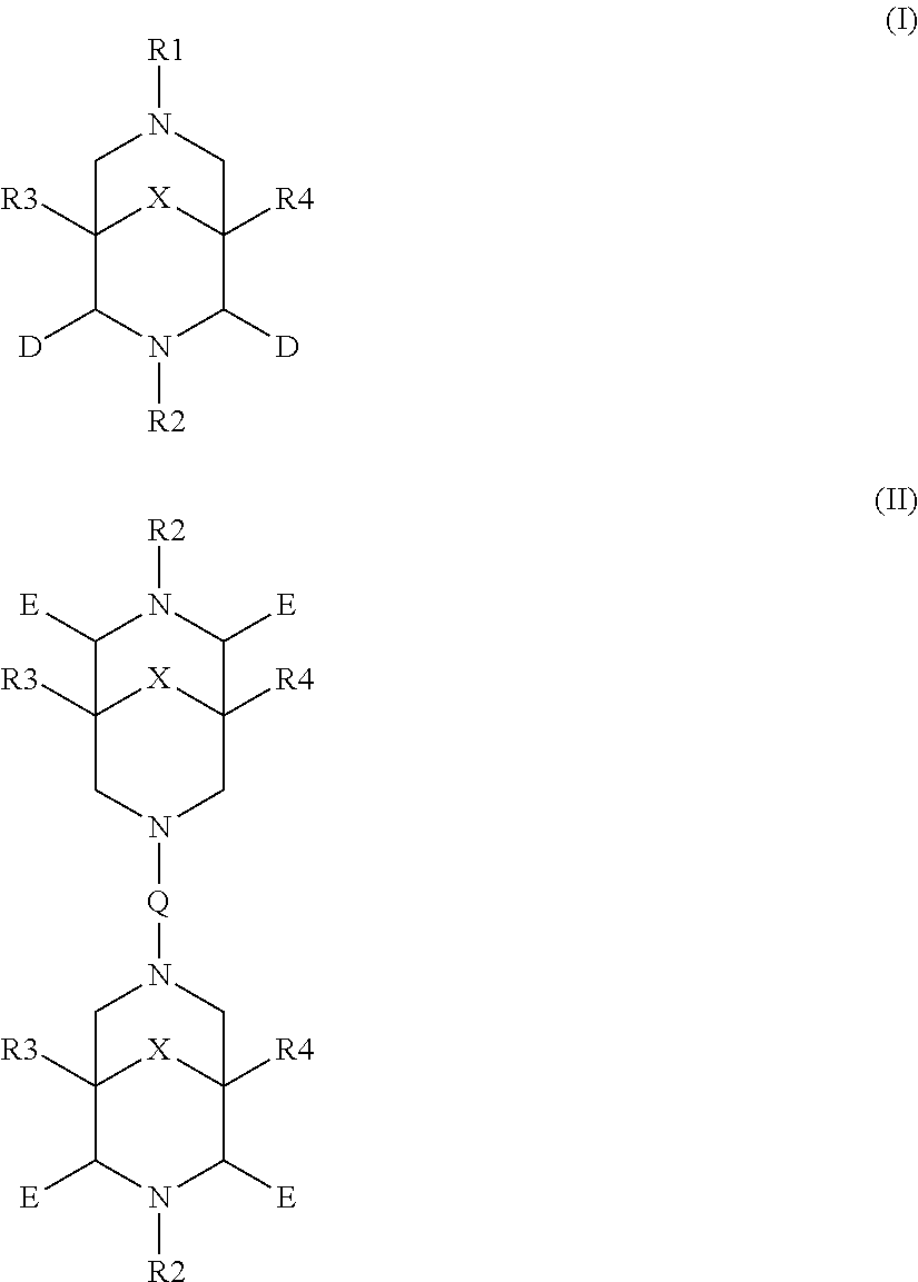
C12([R3])C([D])N([R2])C([D])C([R4])([X]1)CN([R1])C2.C12([R3])C([E])N([R2])C([E])C([R4])([X]1)CN([Q]N1CC3([R4])[X]C([R3])(C1)C([E])N([R2])C3[E])C2
